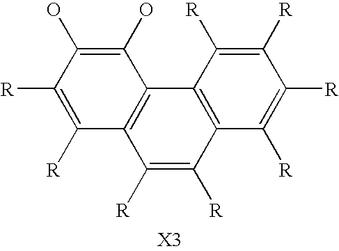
C12=C(C([R])=C([R])C3=C1C([R])=C([R])C([R])=C3[R])C([R])=C([R])C(O)=C2O
